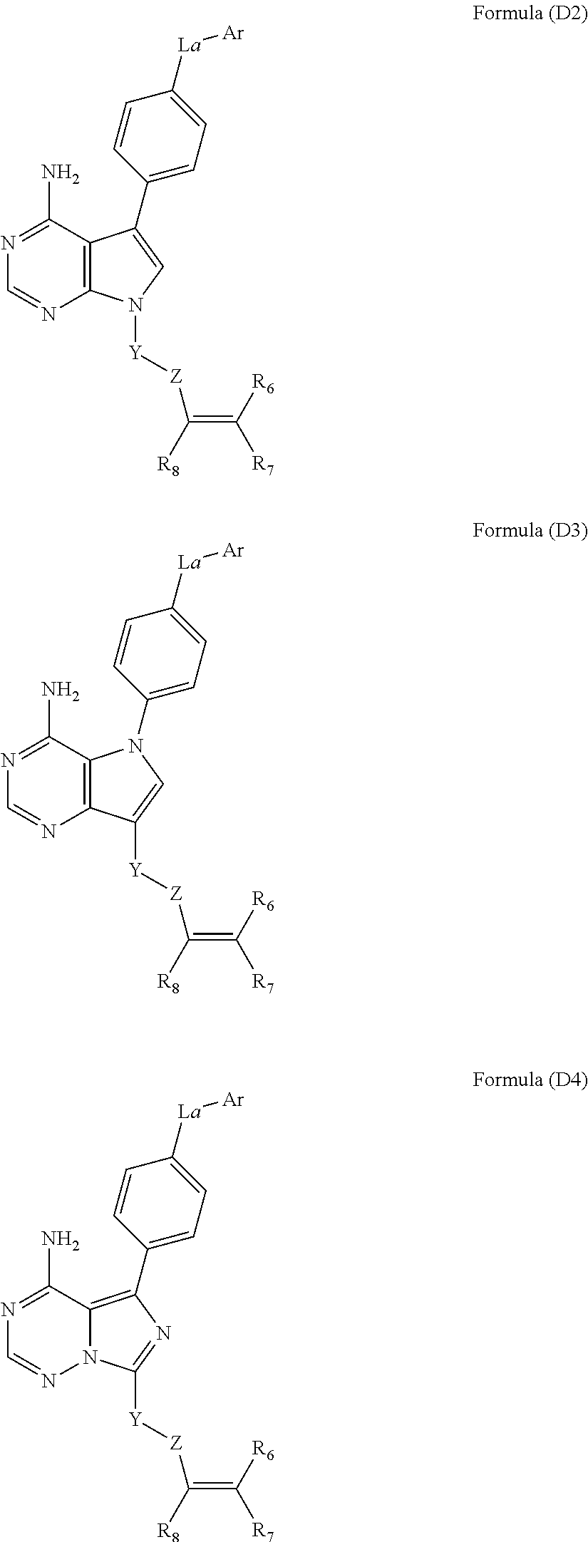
N1=C(N)C2=C(N=C1)N([Y][Z]C(=C([R6])[R7])[R8])C=C2C1=CC=C([La][Ar])C=C1.N1=C(N)C2=C(N=C1)C([Y][Z]C(=C([R6])[R7])[R8])=CN2C1=CC=C([La][Ar])C=C1.N1=C(N)C2=C(C3=CC=C([La][Ar])C=C3)N=C([Y][Z]C(=C([R6])[R7])[R8])N2N=C1
